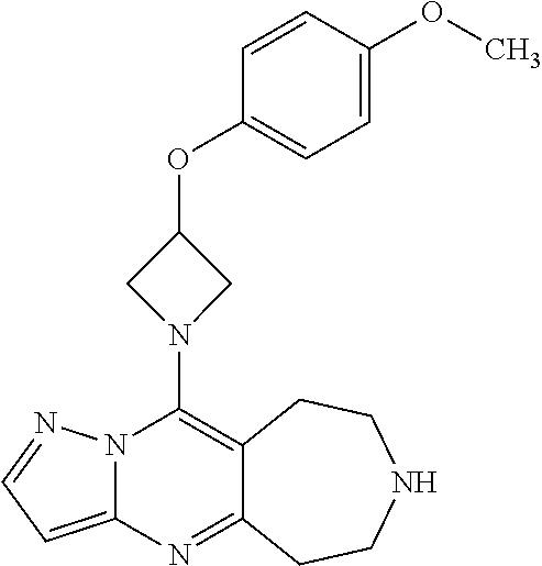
N12C(=CC=N1)N=C1C(=C2N2CC(OC3=CC=C(OC)C=C3)C2)CCNCC1
